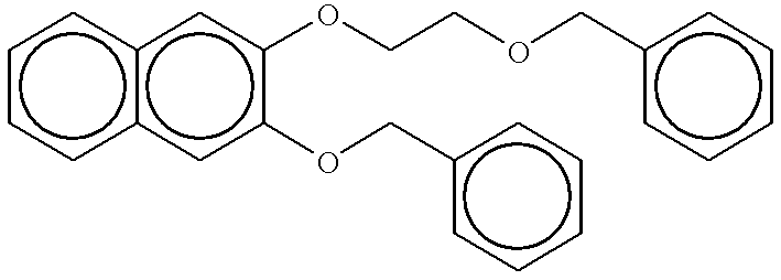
c1ccc2c(c1)cc(OCCOCc1ccccc1)c(OCc1ccccc1)c2
